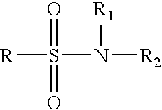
[R]S(N([R2])[R1])(=O)=O
